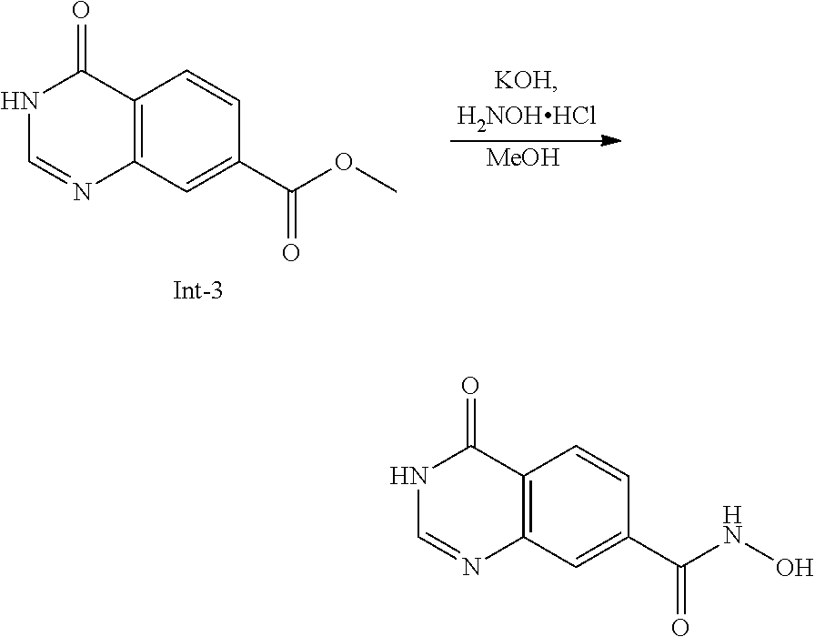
C1=NC2=C(C(=O)N1)C=CC(C(OC)=O)=C2.[MeOH].[Int-3].C1=NC2=C(C(=O)N1)C=CC(C(NO)=O)=C2
